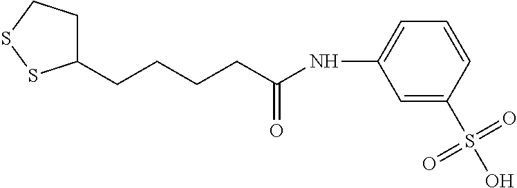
C1(CCCCC(NC2=CC=CC(S(O)(=O)=O)=C2)=O)CCSS1
